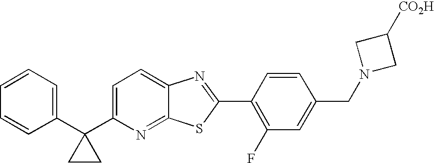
C1=CC=C(C2(C3=CC=C4C(=N3)SC(C3=C(F)C=C(CN5CC([CO2H])C5)C=C3)=N4)CC2)C=C1
